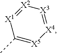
[X2]1=[X1]C(C)=[X5][X4]=[X3]1
